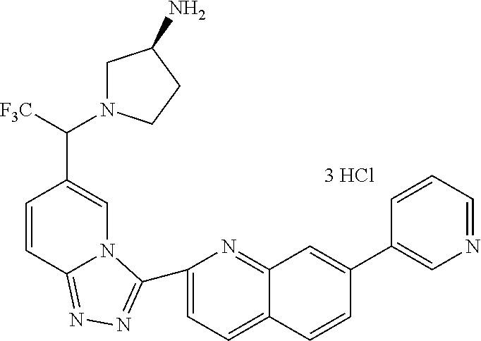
C1=C(C2=NN=C3C=CC(C([F3C])N4CC(N)CC4)=CN32)N=C2C(=C1)C=CC(C1=CN=CC=C1)=C2
